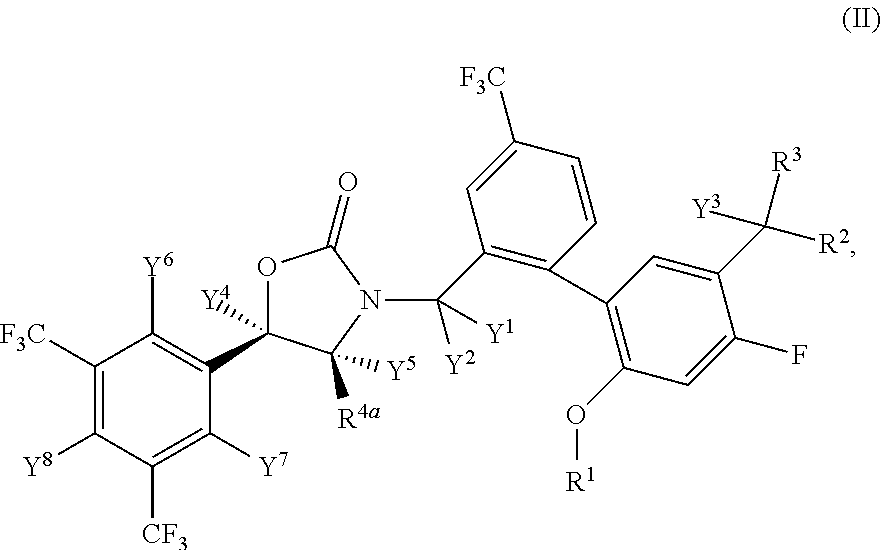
C1([F3C])=C([Y8])C([CF3])=C([Y7])C(C2([Y4])OC(=O)N(C(C3=C(C4=C(O[R1])C=C(F)C(C([R3])([R2])[Y3])=C4)C=CC([F3C])=C3)([Y2])[Y1])C2([R4a])[Y5])=C1[Y6]
